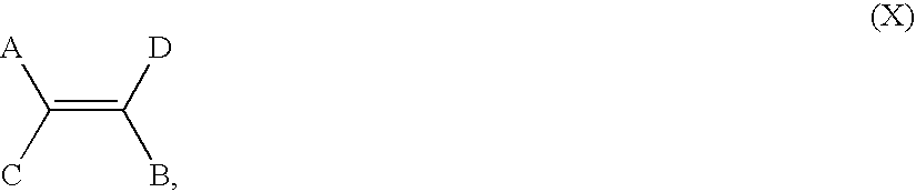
C(=C([D])B)(C)[A]
